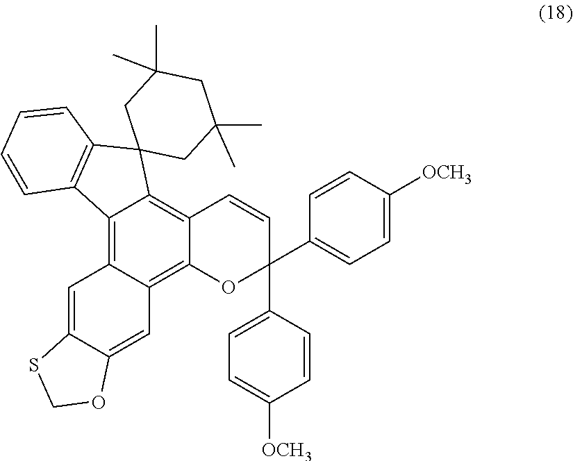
C1=C2C(=CC3=C4C(=C5C(=C13)C1=C(C53CC(C)(C)CC(C)(C)C3)C=CC=C1)C=CC(C1=CC=C([OCH3])C=C1)(C1=CC=C([OCH3])C=C1)O4)OCS2
